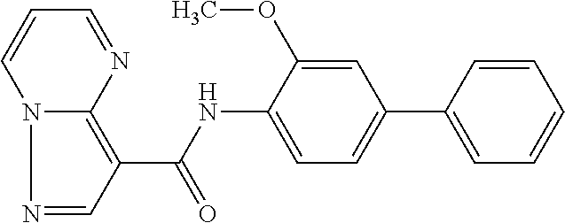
N1=CC(C(=O)NC2=CC=C(C3=CC=CC=C3)C=C2OC)=C2N1C=CC=N2
